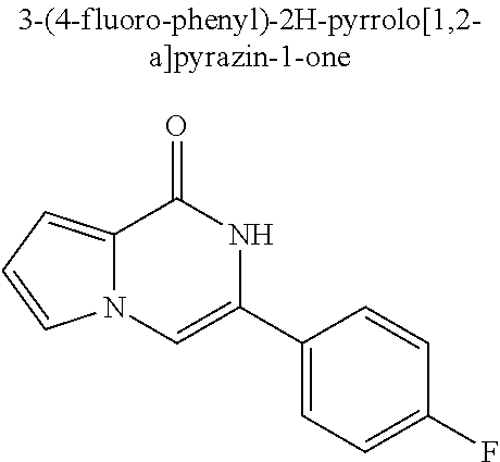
C12=CC=CN1C=C(C1=CC=C(F)C=C1)NC2=O
